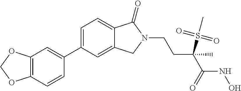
C12=C(C=CC(C3=CC=C4C(=C3)CN(CCC(C)(S(C)(=O)=O)C(=O)NO)C4=O)=C1)OCO2
